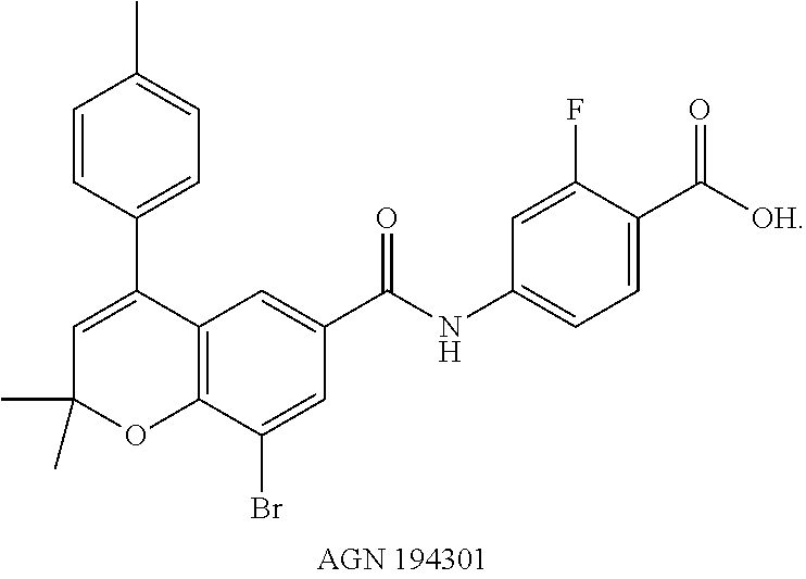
C12=C(C(Br)=CC(C(NC3=CC=C(C([OH])=O)C(F)=C3)=O)=C1)OC(C)(C)C=C2C1=CC=C(C)C=C1
